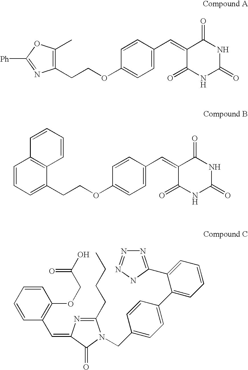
C1(C)=C(CCOC2=CC=C(C=C3C(=O)NC(=O)NC3=O)C=C2)N=C([Ph])O1.C1(CCOC2=CC=C(C=C3C(=O)NC(=O)NC3=O)C=C2)=CC=CC2=C1C=CC=C2.C1=CC(C=C2N=C(CCCC)N(CC3=CC=C(C4=CC=CC=C4C4=NN=NN4)C=C3)C2=O)=C(OCC(O)=O)C=C1
